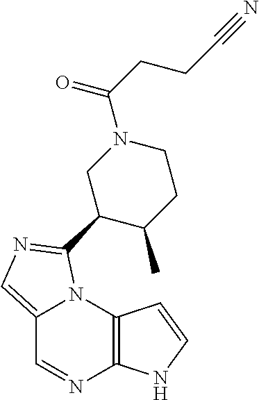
C12=CN=C(C3C(C)CCN(C(CCC#N)=O)C3)N1C1=C(N=C2)NC=C1
